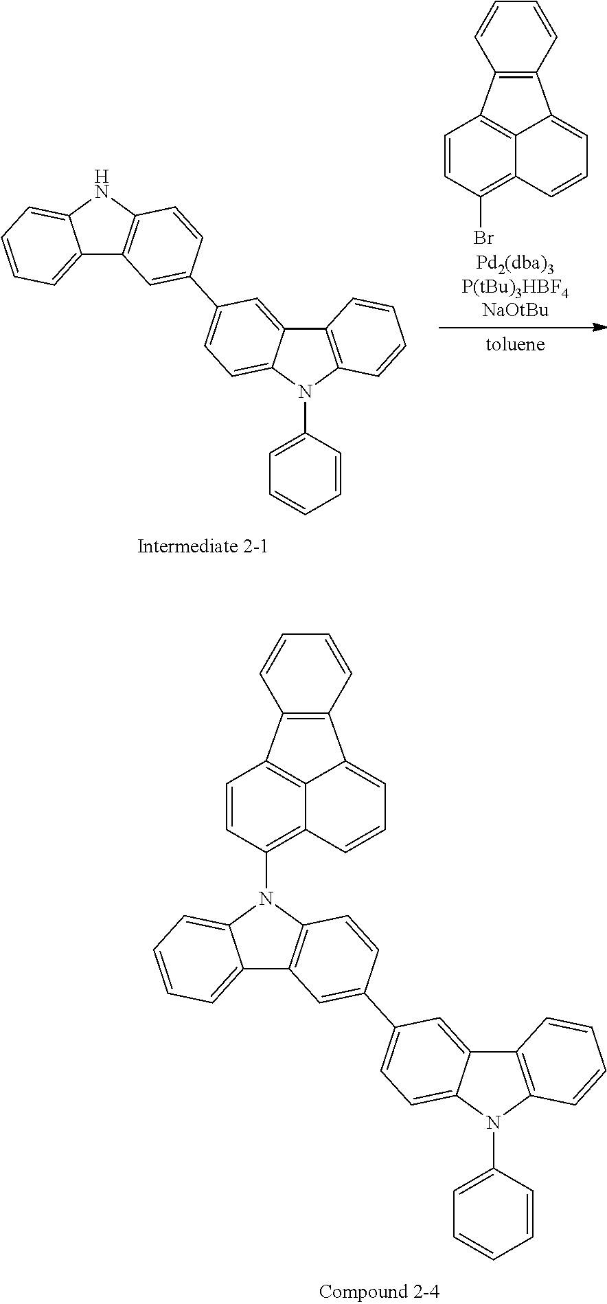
C12=CC=CC=C1N(C1=C3C=CC=C4C5=C(C(=C34)C=C1)C=CC=C5)C1=C2C=C(C2=CC=C3C(=C2)C2=C(N3C3=CC=CC=C3)C=CC=C2)C=C1.BrC1=C2C=CC=C3C4=C(C(=C23)C=C1)C=CC=C4.C12=CC=CC=C1NC1=C2C=C(C2=CC=C3C(=C2)C2=C(C=CC=C2)N3C2=CC=CC=C2)C=C1
